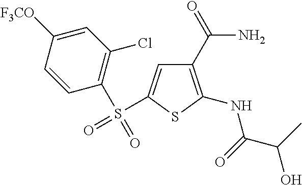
C1(C(N)=O)=C(NC(C(C)O)=O)SC(S(=O)(C2=C(Cl)C=C([F3CO])C=C2)=O)=C1
